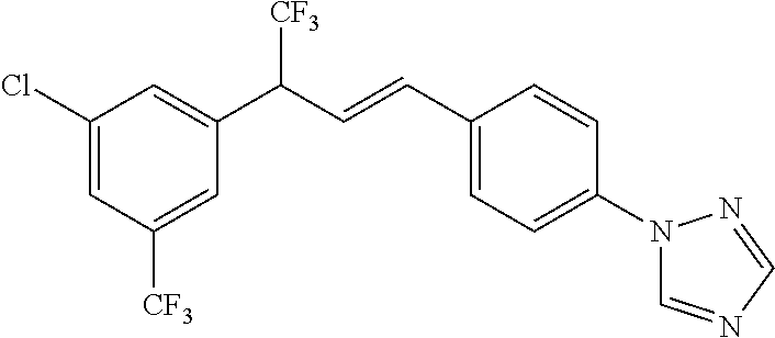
C1([CF3])=CC(C(C=CC2=CC=C(N3C=NC=N3)C=C2)[CF3])=CC(Cl)=C1
